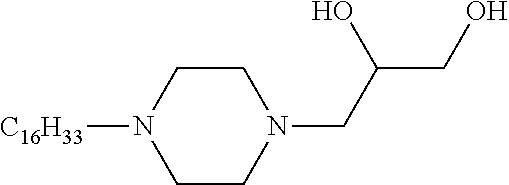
C1CN(CC(CO)O)CCN1[C16H33]
